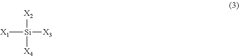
[X1][Si]([X3])([X2])[X4]
